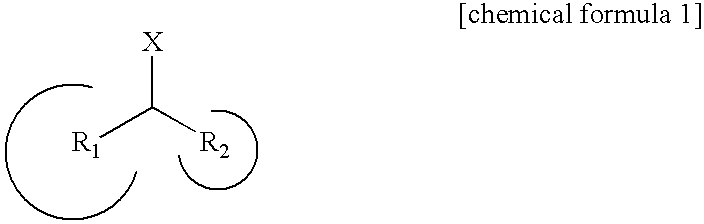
[R1]C([R2])[X]
